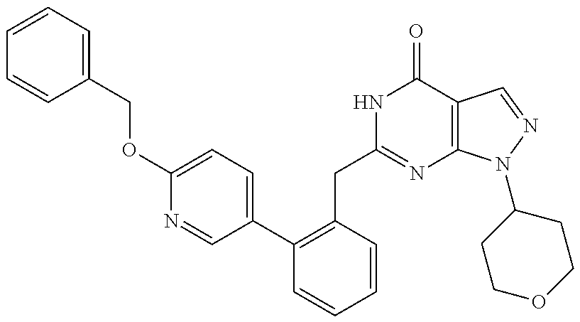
C1=CC=C(COC2=CC=C(C3=C(CC4=NC5=C(C(=O)N4)C=NN5C4CCOCC4)C=CC=C3)C=N2)C=C1
